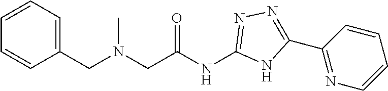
C(N(CC(NC1=NN=C(C2=NC=CC=C2)N1)=O)C)C1=CC=CC=C1
